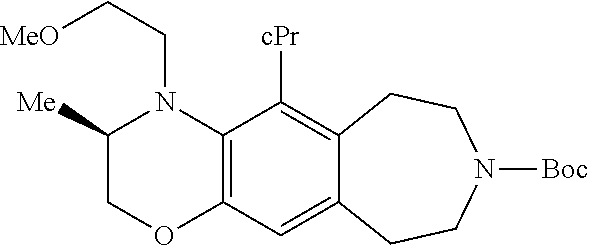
C1([Me])COC2=C(N1CC[MeO])C([cPr])=C1C(=C2)CCN([Boc])CC1
